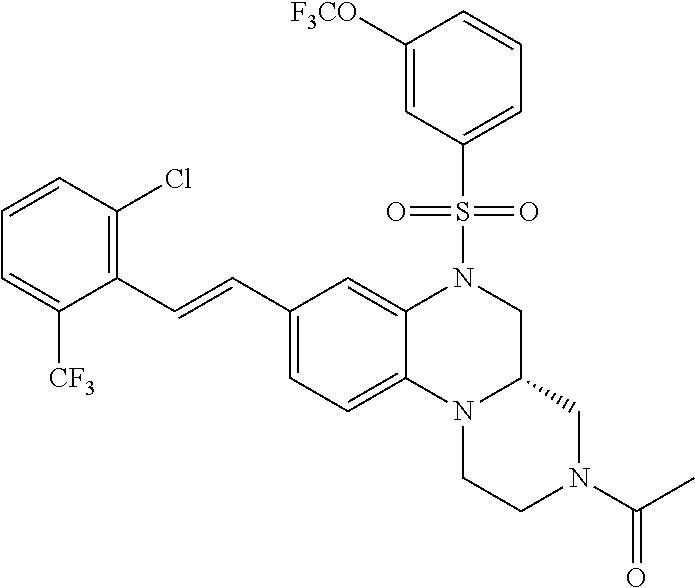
C1=C([CF3])C(C=CC2=CC=C3C(=C2)N(S(C2=CC=CC([F3CO])=C2)(=O)=O)CC2N3CCN(C(C)=O)C2)=C(Cl)C=C1
